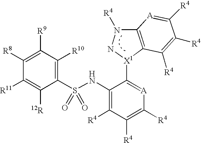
C1([R9])=C([R8])C([R11])=C([12R])C(S(NC2=C([R4])C([R4])=C([R4])[A]=C2[X1]2NN([R4])C3=C2C([R4])=C([R4])C([R4])=[A]3)(=O)=O)=C1[R10]
